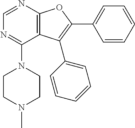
C12=C(N=CN=C1N1CCN(C)CC1)OC(C1=CC=CC=C1)=C2C1=CC=CC=C1
